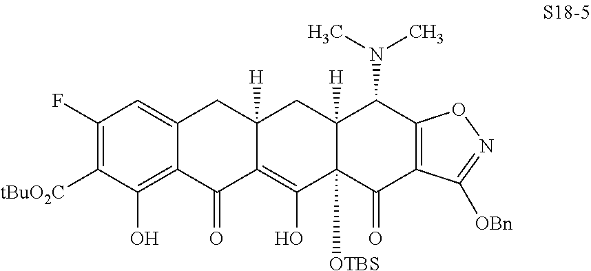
C1(F)=C([tBuO2C])C(O)=C2C(=C1)CC1([H])C(=C(O)C3([OTBS])C([H])(C1)C(N(C)C)C1=C(C3=O)C([OBn])=NO1)C2=O
